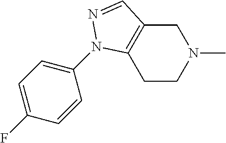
C1C2=C(CCN1C)N(C1=CC=C(F)C=C1)N=C2
